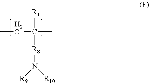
CCC(C)([R1])[R8]N([R9])[R10]
